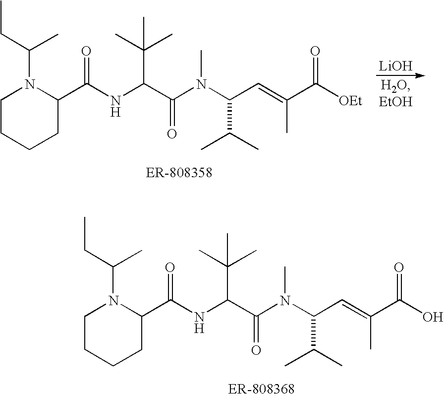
[LiOH].C1CCCC(C(NC(C(N(C(C=C(C([OEt])=O)C)C(C)C)C)=O)C(C)(C)C)=O)N1C(CC)C.C1CCCC(C(NC(C(N(C(C=C(C(O)=O)C)C(C)C)C)=O)C(C)(C)C)=O)N1C(CC)C
